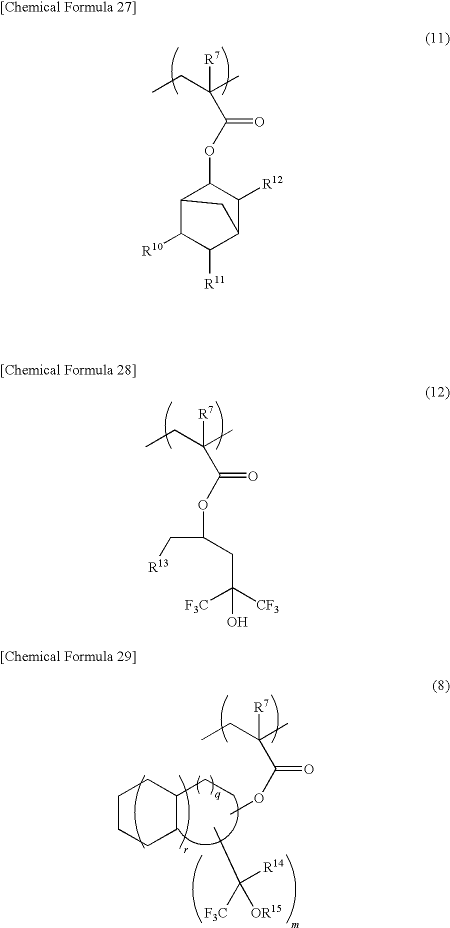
CCC(C)([R7])C(OC1C2C([R10])C([R11])C(C1[R12])C2)=O.CCC(C)([R7])C(OC(C[R13])CC(O)([F3C])[CF3])=O.CCC(C)([R7])C(OC)=O.C1CCCC(CC)C1.CC([F3C])([OR15])[R14]
